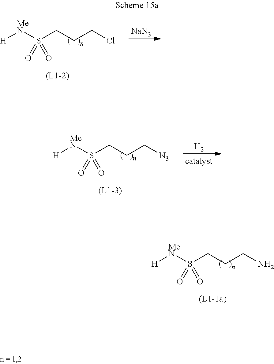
[H][MeN]S(CCCN)(=O)=O.[H][MeN]S(CCC[N3])(=O)=O.[H2].[NaN3].[H][MeN]S(CCCCl)(=O)=O
